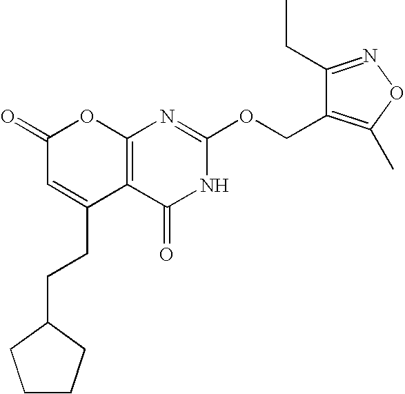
C12=C(C(=O)NC(OCC3=C(C)ON=C3CC)=N1)C(CCC1CCCC1)=CC(=O)O2
